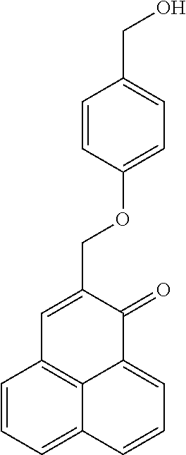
C1=CC=C2C3=C1C=C(COC1=CC=C(CO)C=C1)C(=O)C3=CC=C2
